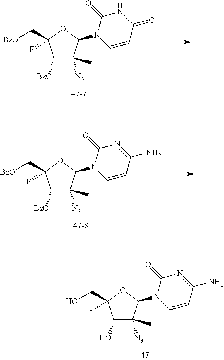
C1([BzO])C([N3])(C)C(N2C=CC(=O)NC2=O)OC1(C[BzO])F.C1([BzO])C([N3])(C)C(N2C=CC(N)=NC2=O)OC1(C[BzO])F.C1(O)C([N3])(C)C(N2C=CC(N)=NC2=O)OC1(CO)F
